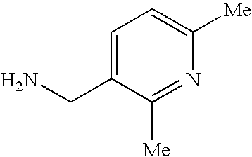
C1=C(CN)C([Me])=NC([Me])=C1
